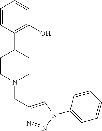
C1=CC(C2CCN(CC3=CN(C4=CC=CC=C4)N=N3)CC2)=C(O)C=C1
